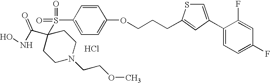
Cl.ONC(C1(S(C2=CC=C(OCCCC3=CC(C4=CC=C(F)C=C4F)=CS3)C=C2)(=O)=O)CCN(CCOC)CC1)=O
